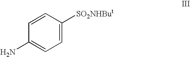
C1=C([SO2NHBut])C=CC(N)=C1
